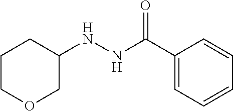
C1(NNC(C2=CC=CC=C2)=O)CCCOC1
